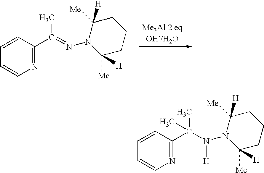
C1=CN=C(C(=NN2C([Me])([H])CCCC2([Me])[H])C)C=C1.C1=CN=C(C(N(N2C([Me])([H])CCCC2([Me])[H])[H])(C)C)C=C1
